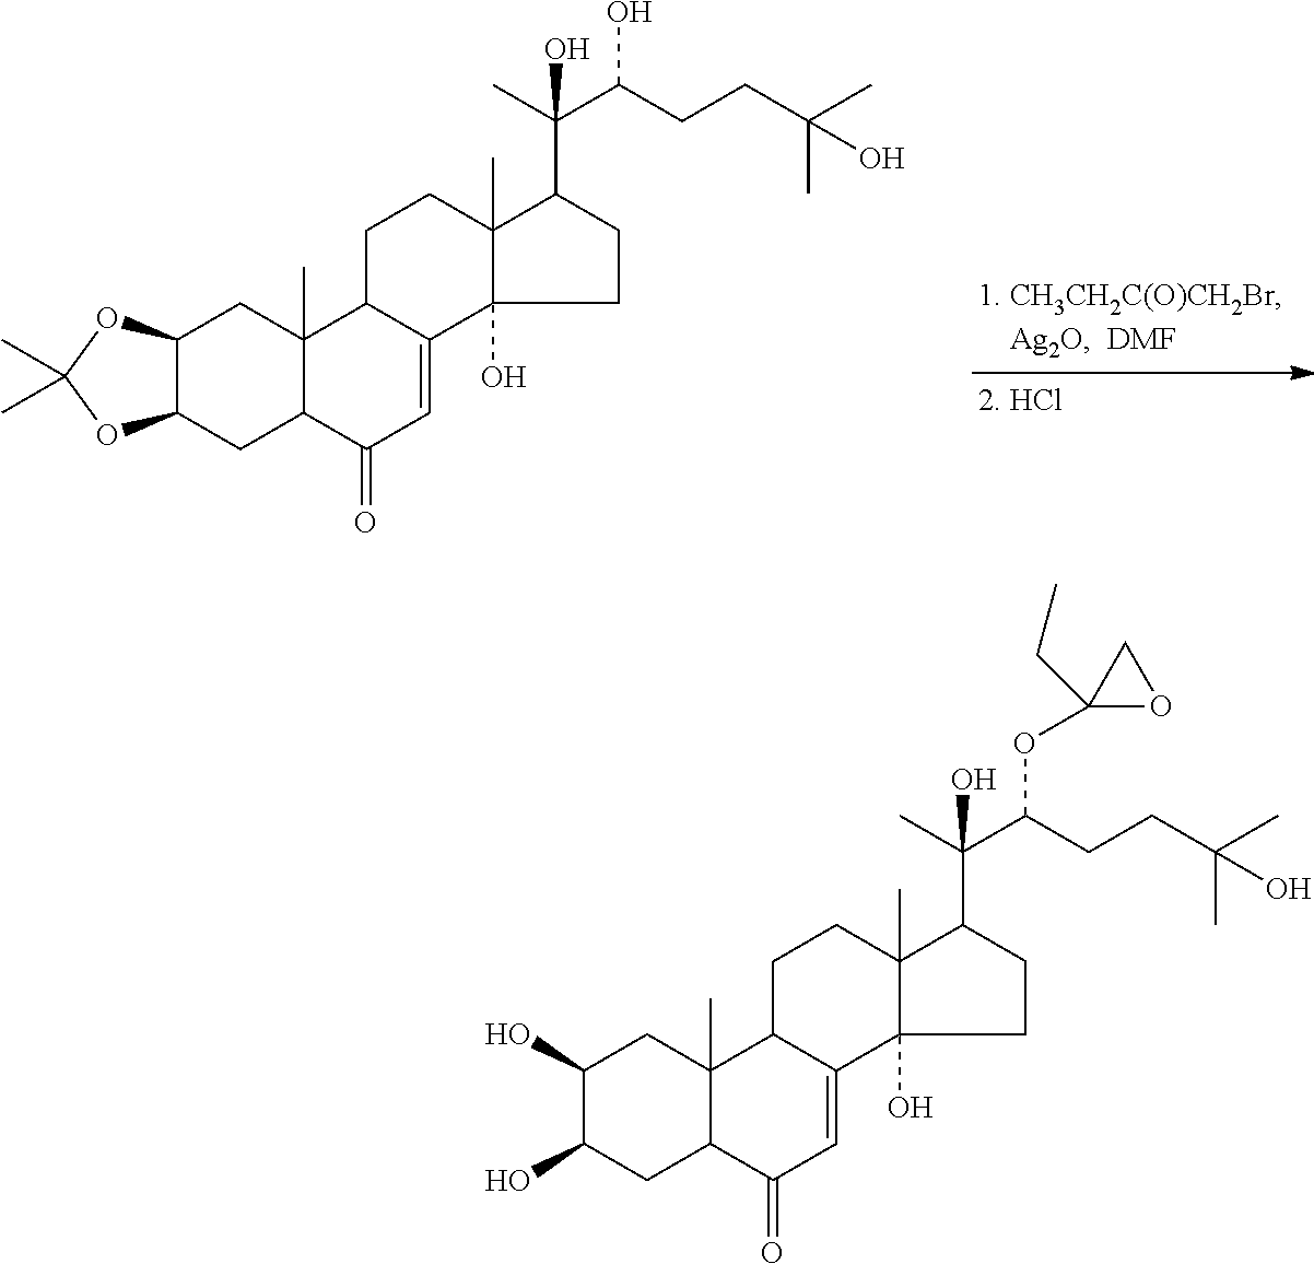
C12C(CC3C(C)(C1)C1C(=CC3=O)C3(O)C(C)(CC1)C(C(C)(C(CCC(C)(C)O)O)O)CC3)OC(C)(C)O2.C1(O)C(O)CC2C(C)(C1)C1C(=CC2=O)C2(O)C(C)(CC1)C(C(C)(C(CCC(C)(C)O)OC1(CC)OC1)O)CC2
